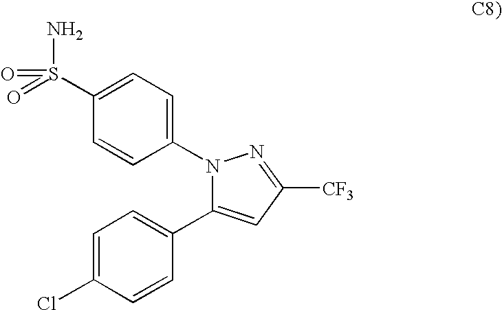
C1=CC(N2C(C3=CC=C(Cl)C=C3)=CC([CF3])=N2)=CC=C1S(N)(=O)=O
